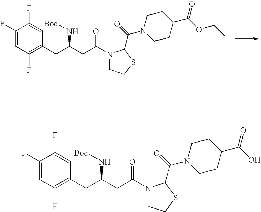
C1(F)=CC(F)=C(CC(CC(=O)N2CCSC2C(=O)N2CCC(C(=O)OCC)CC2)N[Boc])C=C1F.C1(F)=CC(F)=C(CC(CC(=O)N2CCSC2C(=O)N2CCC(C(=O)O)CC2)N[Boc])C=C1F
